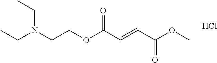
COC(C=CC(OCCN(CC)CC)=O)=O.Cl
